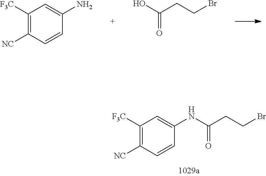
C1([F3C])=C([NC])C=CC(N)=C1.O=C(CCBr)O.C(=O)(CCBr)NC1=CC([F3C])=C([NC])C=C1
